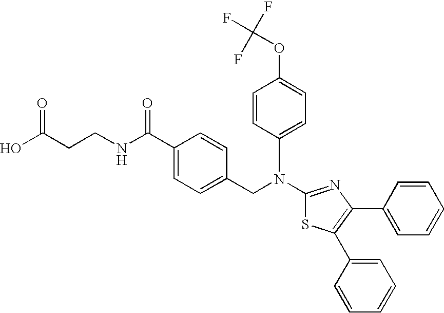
N(C1=NC(C2=CC=CC=C2)=C(C2=CC=CC=C2)S1)(CC1=CC=C(C(NCCC(O)=O)=O)C=C1)C1=CC=C(OC(F)(F)F)C=C1
